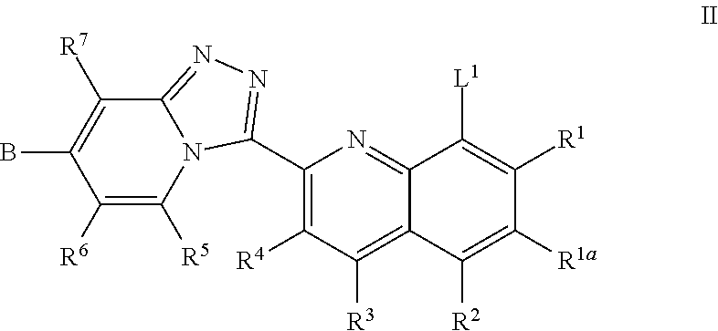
C1([R7])=C(B)C([R6])=C([R5])N2C1=NN=C2C1=C([R4])C([R3])=C2C(=N1)C([L1])=C([R1])C([R1a])=C2[R2]
